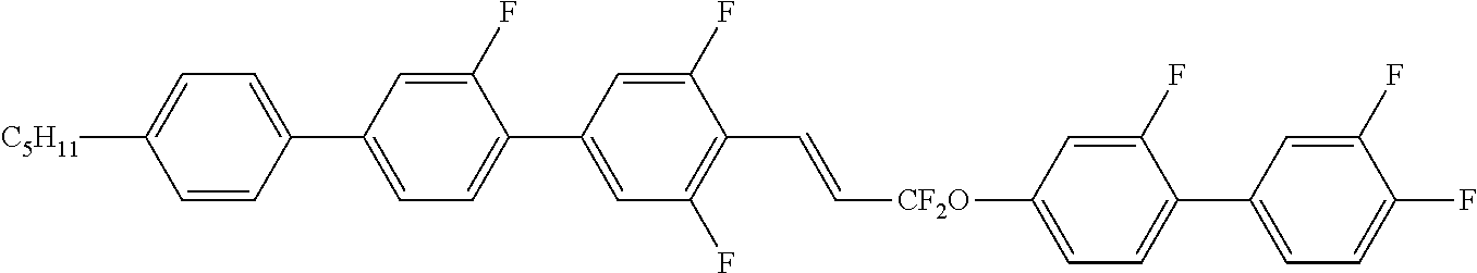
C1=C(C2=CC=C(C3=CC(F)=C(C=C[CF2O]C4=CC=C(C5=CC=C(F)C(F)=C5)C(F)=C4)C(F)=C3)C(F)=C2)C=CC([C5H11])=C1
